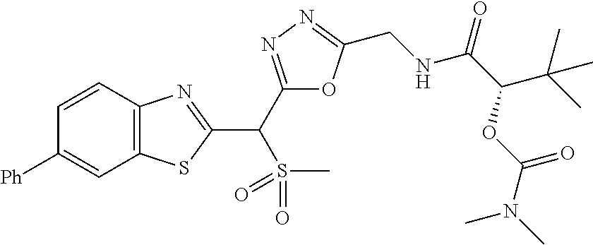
C12=C(C=CC([Ph])=C1)N=C(C(S(=O)(=O)C)C1=NN=C(CNC(C(C(C)(C)C)OC(N(C)C)=O)=O)O1)S2
